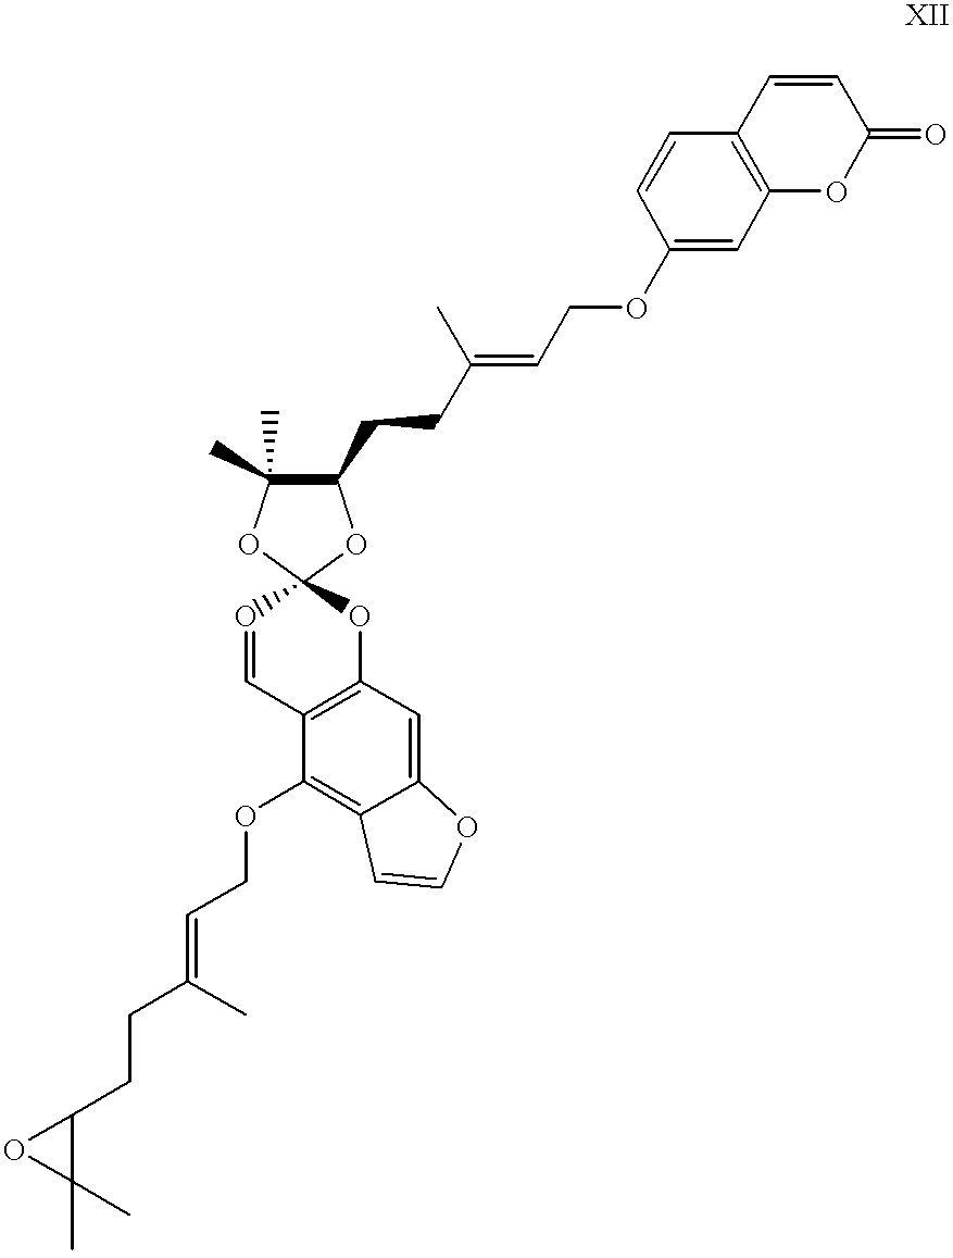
C1=OC2(OC3=C1C(OCC=C(CCC1C(C)(C)O1)C)=C1C(=C3)OC=C1)OC(CCC(=CCOC1=CC3=C(C=C1)C=CC(=O)O3)C)C(C)(C)O2
